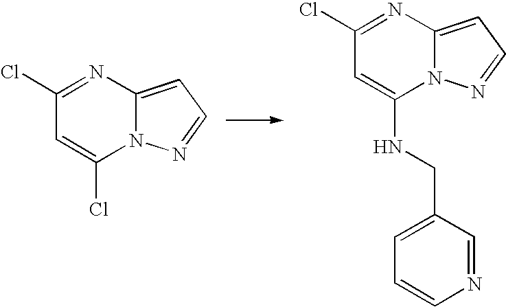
ClC1=NC2=CC=NN2C(Cl)=C1.ClC1=NC2=CC=NN2C(NCC2=CC=CN=C2)=C1
